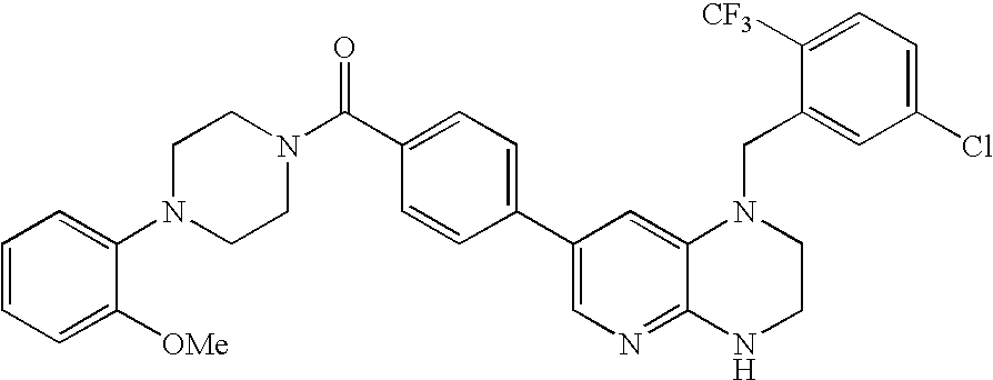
C1=CC(C2=CN=C3C(=C2)N(CC2=CC(Cl)=CC=C2[CF3])CCN3)=CC=C1C(N1CCN(C2=CC=CC=C2[OMe])CC1)=O
